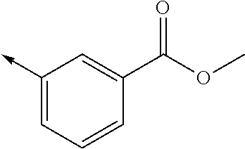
C1(->C)=CC=CC(C(OC)=O)=C1
